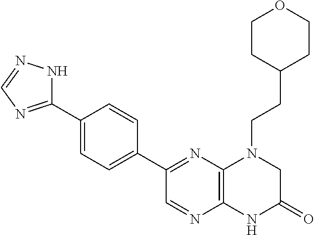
C1(C2=NC=NN2)=CC=C(C2=NC3=C(N=C2)NC(=O)CN3CCC2CCOCC2)C=C1
